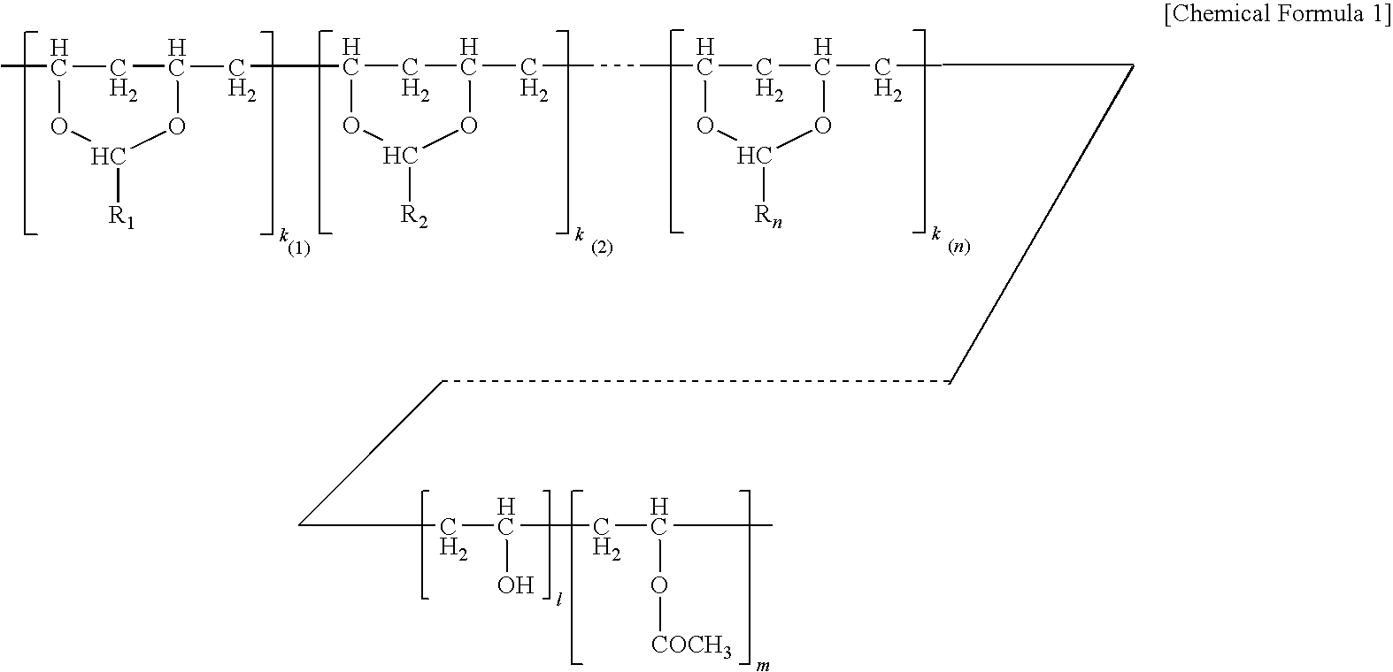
CC1CC(CC2CC(CCCC3CC(CC)OC([Rn])O3)OC([R2])O2)OC([R1])O1.CCC(CC(O[COCH3])C)O
